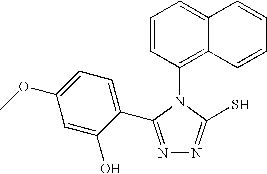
C1=CC(N2C(S)=NN=C2C2=CC=C(OC)C=C2O)=C2C(=C1)C=CC=C2
